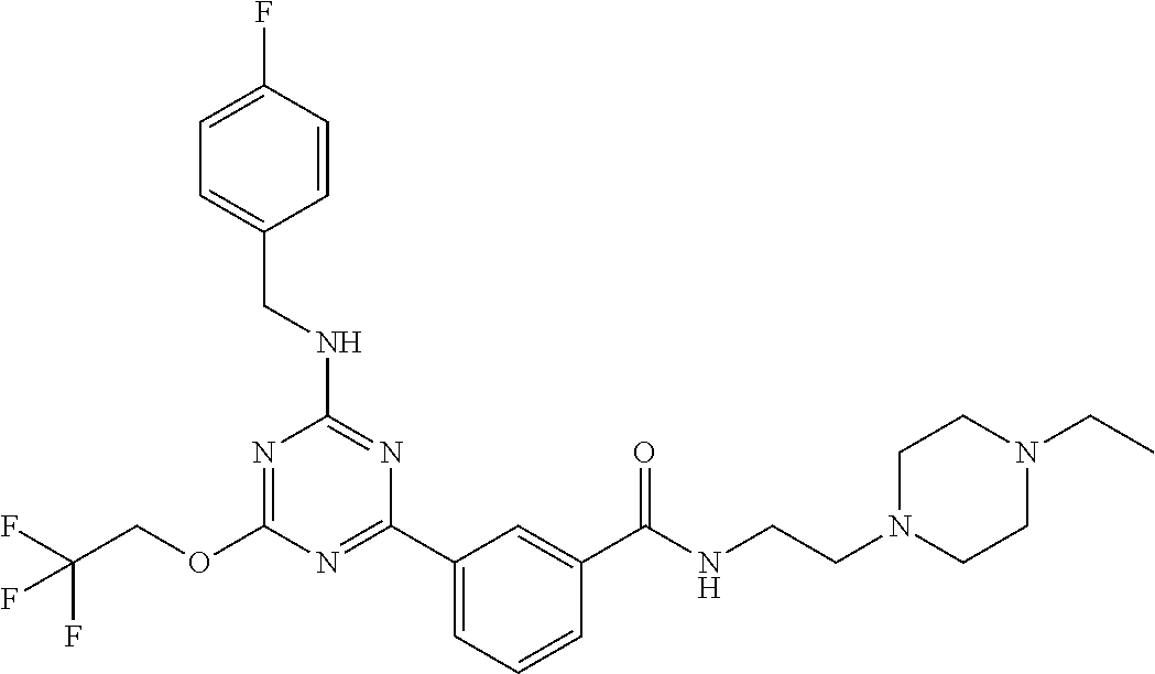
O(C1=NC(NCC2=CC=C(F)C=C2)=NC(C2=CC=CC(C(NCCN3CCN(CC)CC3)=O)=C2)=N1)CC(F)(F)F
